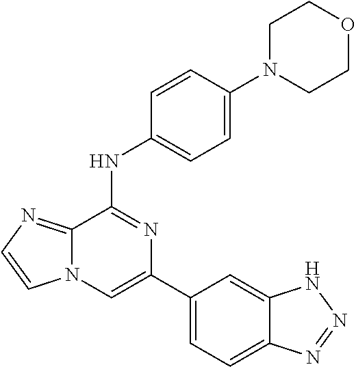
C1(C2=CC=C3C(=C2)NN=N3)=CN2C(=NC=C2)C(NC2=CC=C(N3CCOCC3)C=C2)=N1
